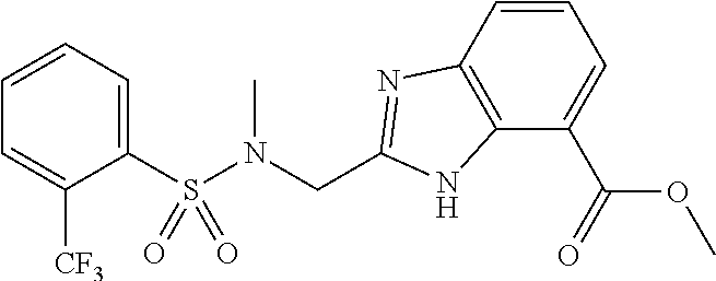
C1(S(N(CC2=NC3=C(N2)C(C(=O)OC)=CC=C3)C)(=O)=O)=CC=CC=C1[CF3]
